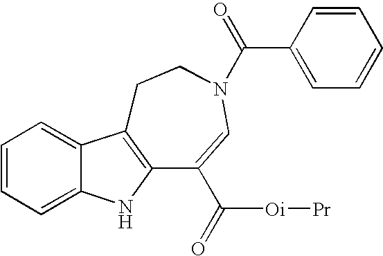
C1=CC=C2C(=C1)C1=C(N2)C(C(=O)[Oi][Pr])=CN(C(C2=CC=CC=C2)=O)CC1
